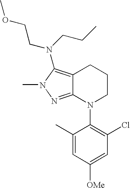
C12=NN(C)C(N(CCOC)CCC)=C1CCCN2C1=C(Cl)C=C([OMe])C=C1C
